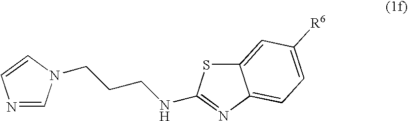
N1=CN(CCCNC2=NC3=CC=C([R6])C=C3S2)C=C1
